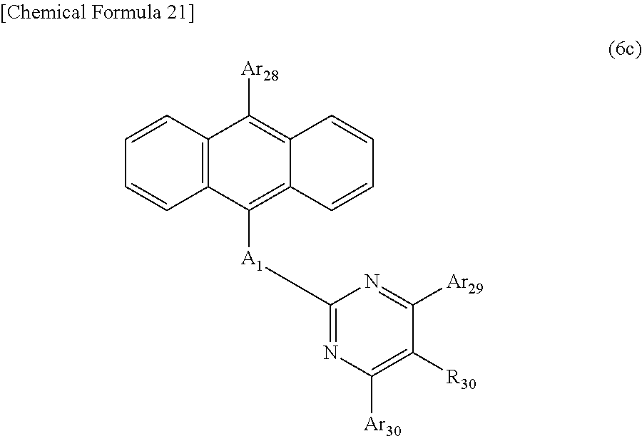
C1=CC2=C(C=C1)C([A1]C1=NC([Ar30])=C([R30])C([Ar29])=N1)=C1C(=C2[Ar28])C=CC=C1
